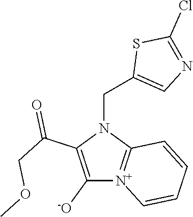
C1([-O])=C(C(COC)=O)N(CC2=CN=C(Cl)S2)C2=[N+]1C=CC=C2
